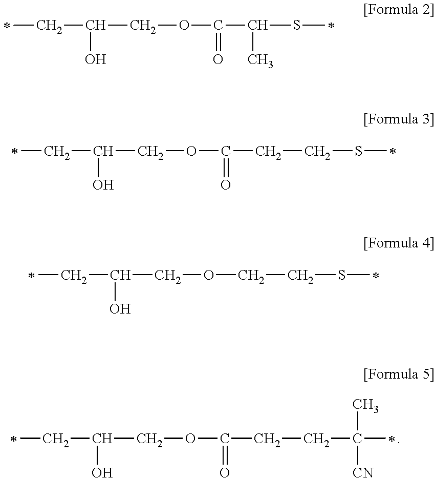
C(C(O)COC(CCC(C)(C)[CN])=O)C.C(C(O)COC(C(SC)C)=O)C.C(C(O)COC(CCSC)=O)C.C(C(O)COCCSC)C
